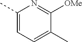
C1(C)=CC=C(C)C([OMe])=N1
